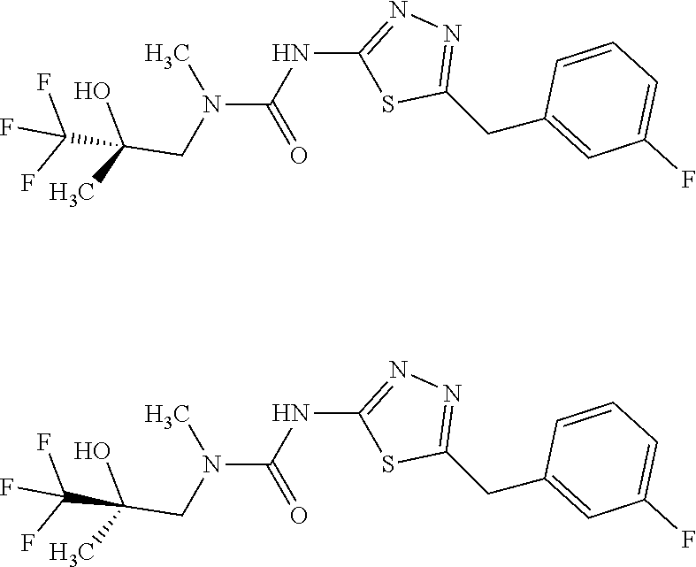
N(C1=NN=C(CC2=CC(F)=CC=C2)S1)C(=O)N(C)CC(O)(C(F)(F)F)C.N(C1=NN=C(CC2=CC(F)=CC=C2)S1)C(=O)N(C)CC(O)(C(F)(F)F)C
